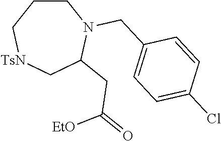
C1CC[TsN]CC(CC([EtO])=O)N1CC1=CC=C(Cl)C=C1
